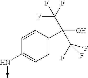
C1=CC(C(O)(C(F)(F)F)C(F)(F)F)=CC=C1N->C
